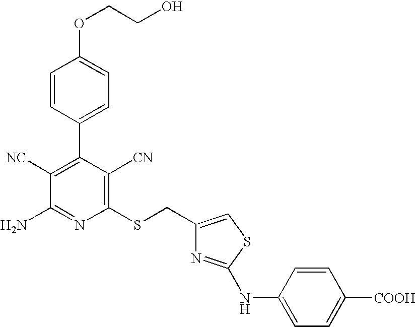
C1=CC(C2=C([NC])C(N)=NC(SCC3=CSC(NC4=CC=C([COOH])C=C4)=N3)=C2[CN])=CC=C1OCCO
